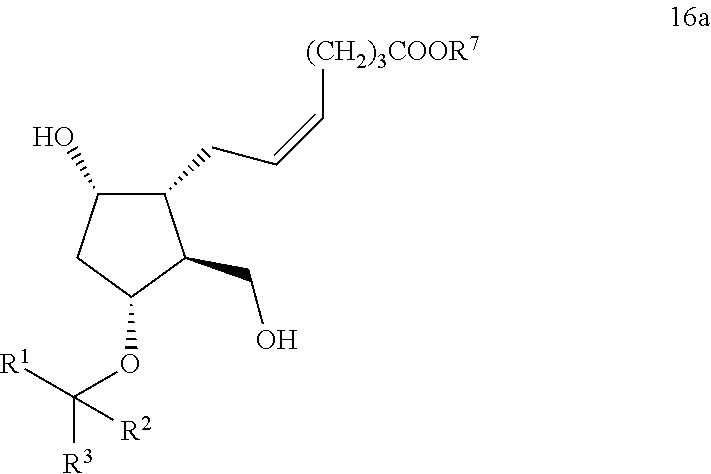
C1(O)CC(OC([R3])([R1])[R2])C(CO)C1CC=C[(CH2)3COOR7]
